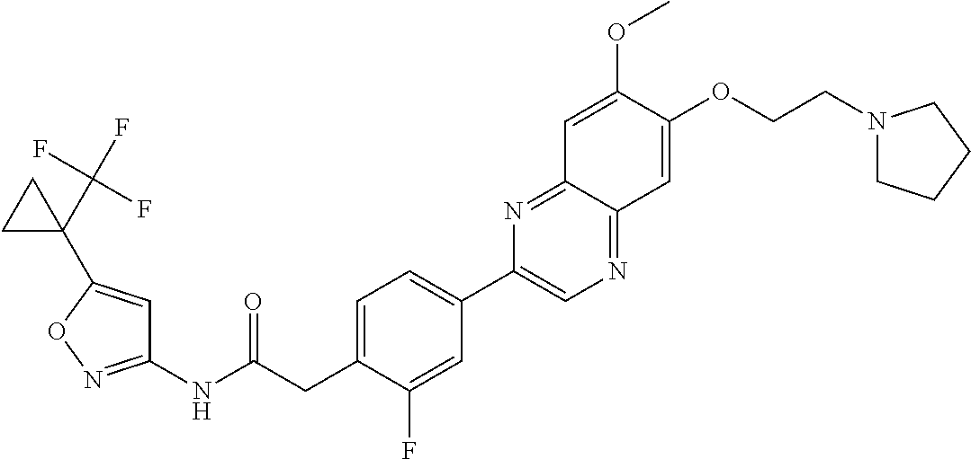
C1(NC(CC2=CC=C(C3=CN=C4C(=N3)C=C(OC)C(OCCN3CCCC3)=C4)C=C2F)=O)=NOC(C2(C(F)(F)F)CC2)=C1
